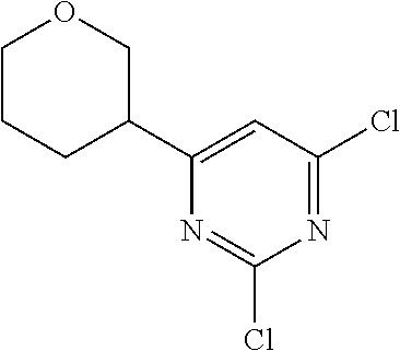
C1(C2COCCC2)=CC(Cl)=NC(Cl)=N1
